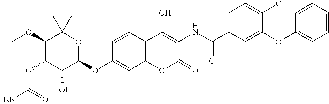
NC(=O)OC1C(O)C(OC2=C(C)C3=C(C=C2)C(O)=C(NC(=O)C2=CC=C(Cl)C(OC4=CC=CC=C4)=C2)C(=O)O3)OC(C)(C)C1OC
